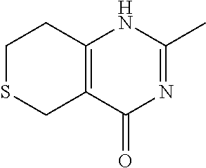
C1SCC2=C(C1)NC(C)=NC2=O
